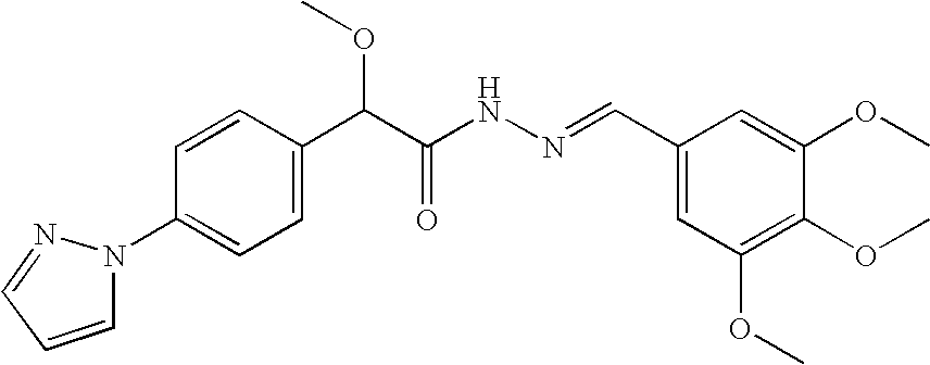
C1=CC(C(C(NN=CC2=CC(OC)=C(OC)C(OC)=C2)=O)OC)=CC=C1N1C=CC=N1
